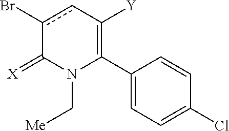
C1(C2=C([Y])cc(Br)C(=[X])N2C[Me])=CC=C(Cl)C=C1
